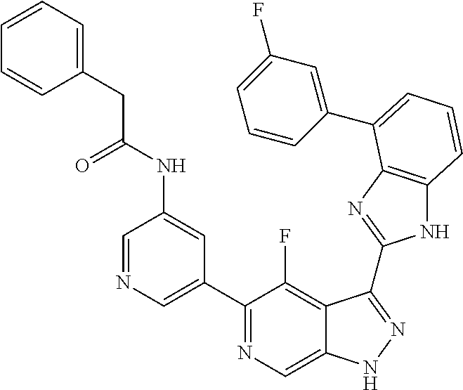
C1=NC=C(C2=NC=C3C(=C2F)C(C2=NC4=C(N2)C=CC=C4C2=CC(F)=CC=C2)=NN3)C=C1NC(CC1=CC=CC=C1)=O
